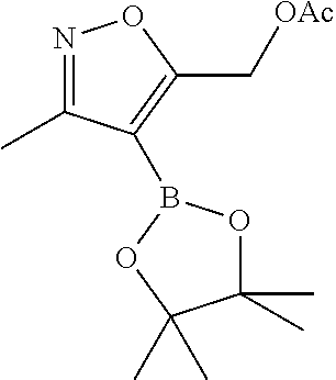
N1=C(C)C(B2OC(C)(C)C(C)(C)O2)=C(C[OAc])O1
